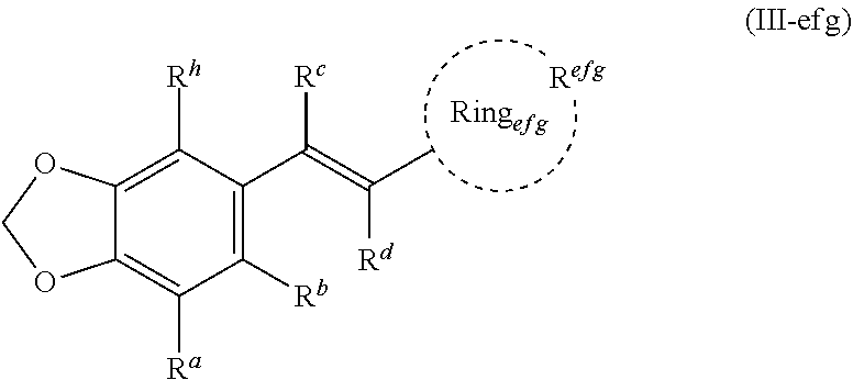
C12=C([Rh])C(C([Rc])=C(C)[Rd])=C([Rb])C([Ra])=C1OCO2
